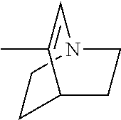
C1C2CCN(C1)C=C2C
